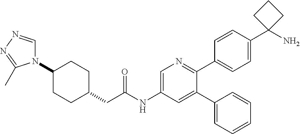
C1(N2C=NN=C2C)CCC(CC(NC2=CN=C(C3=CC=C(C4(N)CCC4)C=C3)C(C3=CC=CC=C3)=C2)=O)CC1
